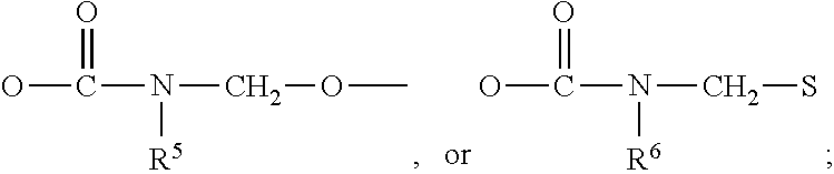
C(N([R5])COC)(O)=O.C(N([R6])CS)(O)=O
